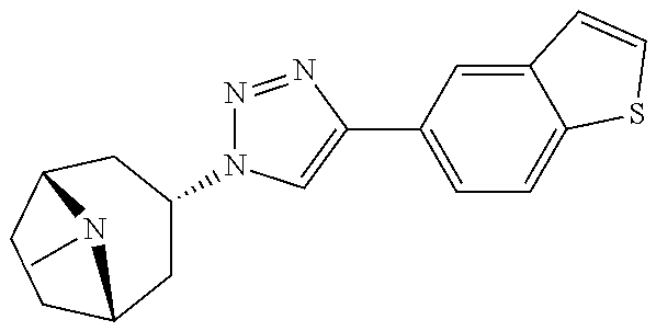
C1C(N2N=NC(C3=CC=C4C(=C3)C=CS4)=C2)CC2CCC1N2C
